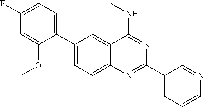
C1(C2=CC=C(F)C=C2OC)=CC=C2C(=C1)C(NC)=NC(C1=CC=CN=C1)=N2
